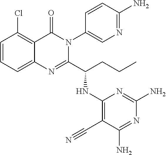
C1=CC=C2C(=C1Cl)C(=O)N(C1=CN=C(N)C=C1)C(C(CCC)NC1=C(C#N)C(N)=NC(N)=N1)=N2
